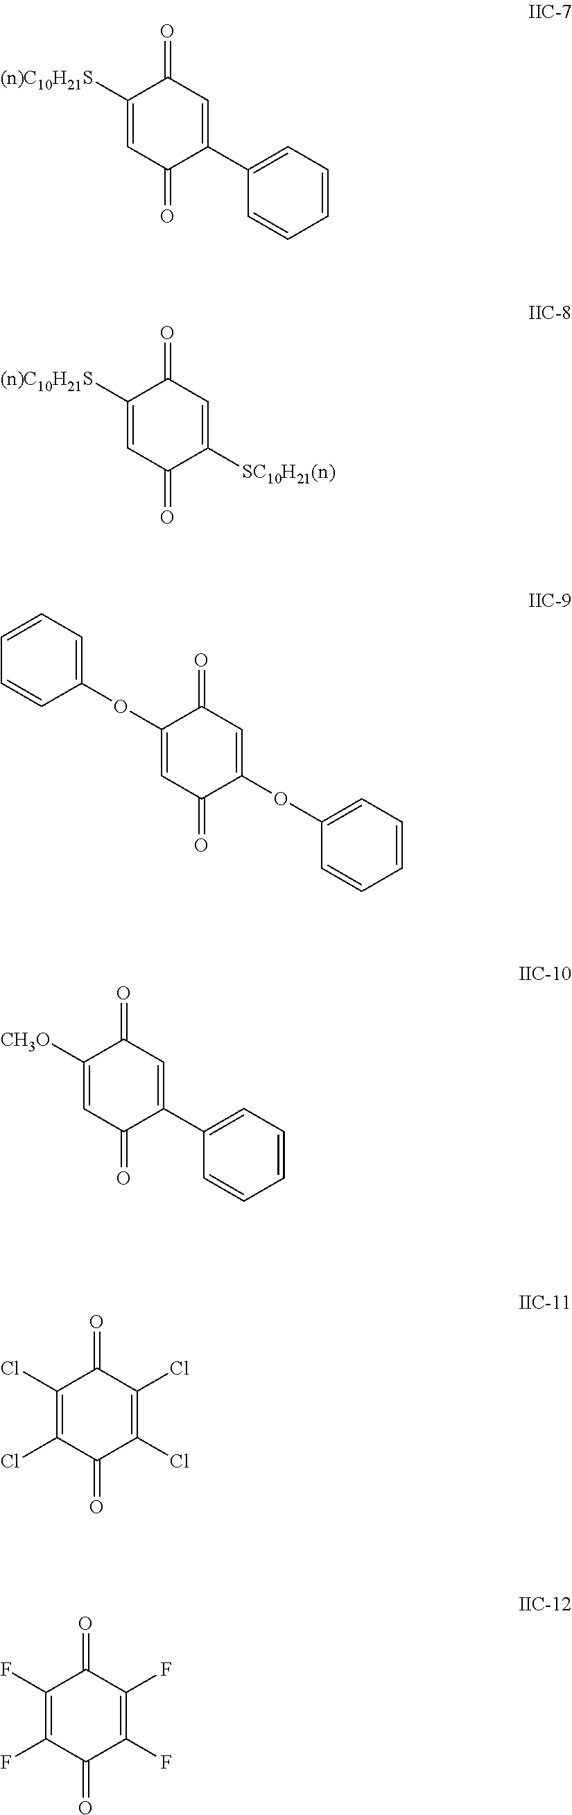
[(n)C10H21S]C1=CC(=O)C(C2=CC=CC=C2)=CC1=O.[(n)C10H21S]C1=CC(=O)C([SC10H21(n)])=CC1=O.C1(OC2=CC(=O)C(OC3=CC=CC=C3)=CC2=O)=CC=CC=C1.[CH3O]C1=CC(=O)C(C2=CC=CC=C2)=CC1=O.C1(Cl)=C(Cl)C(=O)C(Cl)=C(Cl)C1=O.C1(F)=C(F)C(=O)C(F)=C(F)C1=O
